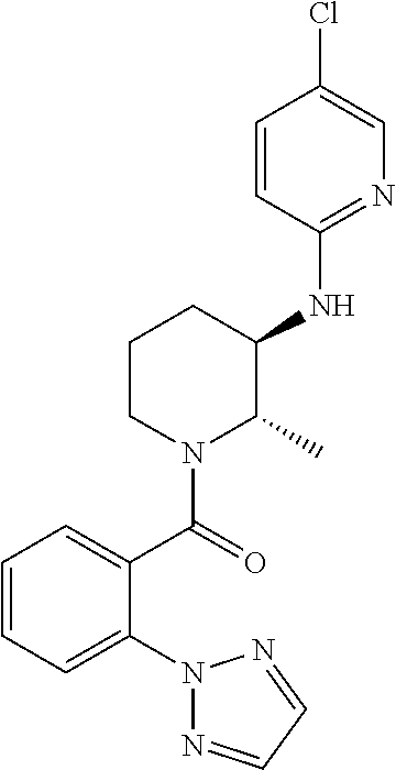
N1(C2=CC=CC=C2C(N2C(C)C(NC3=NC=C(Cl)C=C3)CCC2)=O)N=CC=N1
